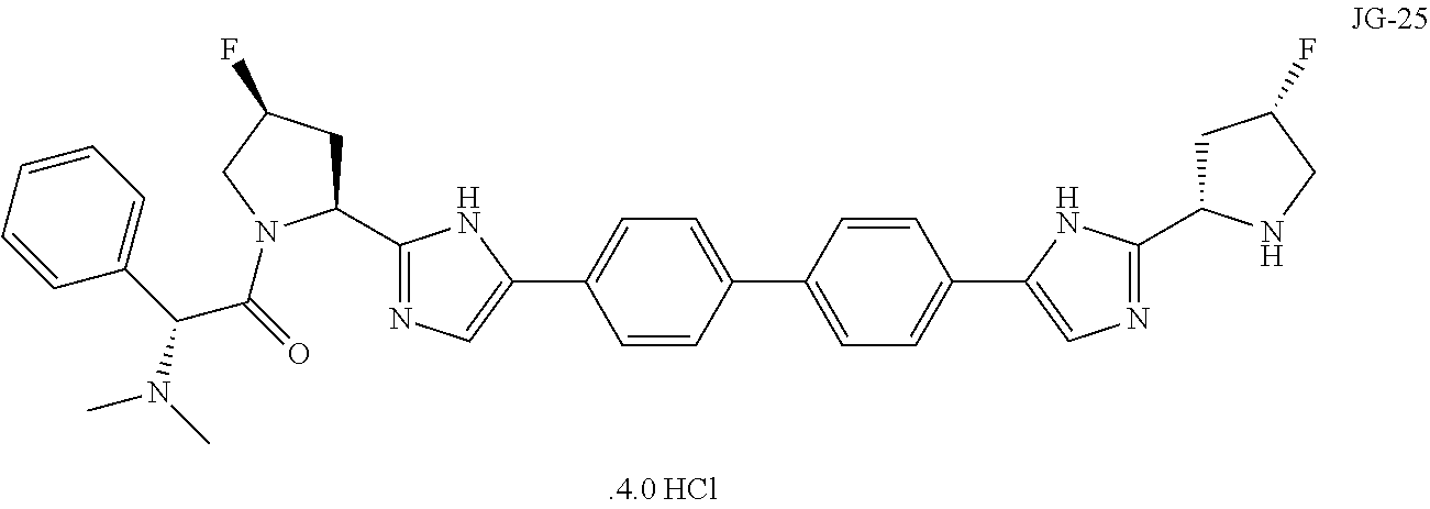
C1(C2=CC=C(C3=CN=C(C4CC(F)CN4)N3)C=C2)=CC=C(C2=CN=C(C3CC(F)CN3C(C(N(C)C)C3=CC=CC=C3)=O)N2)C=C1
